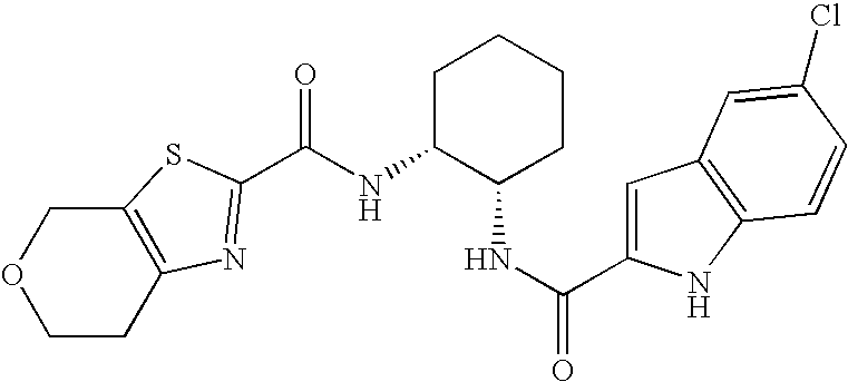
O1CCC2=C(C1)SC(C(NC1C(NC(=O)C3=CC4=C(N3)C=CC(Cl)=C4)CCCC1)=O)=N2
